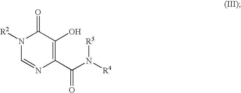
N1([R2])C=NC(C(N([R4])[R3])=O)=C(O)C1=O
